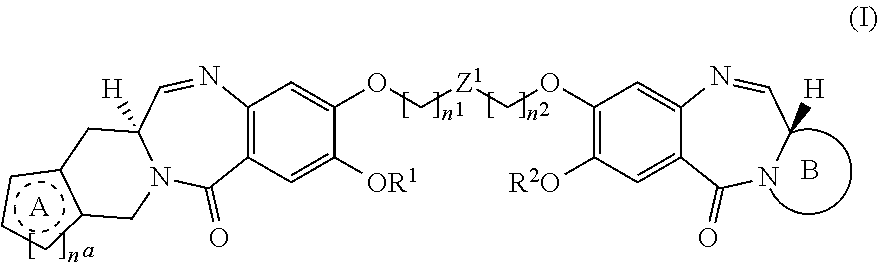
C12=C(C=C([OR1])C(OC[Z1]COC3=C([R2O])C=C4C(=C3)N=CC([H])NC4=O)=C1)C(=O)N1C([H])(C=N2)Cc2c(ccc2)C1.[A].B
